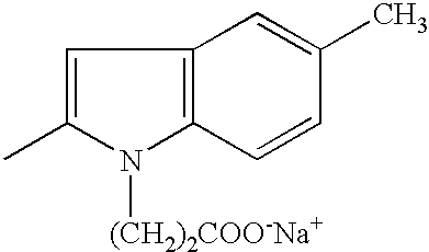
C1=C(C)N([(CH2)2COO-Na+])C2=C1C=C(C)C=C2
